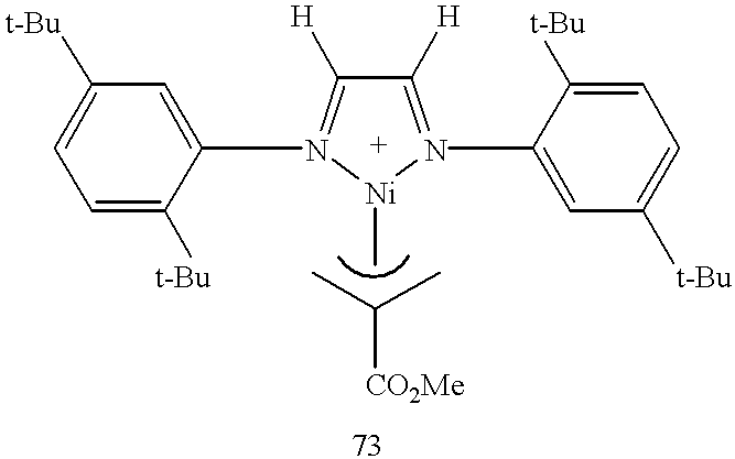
C1([H])=N(C2=CC([t-Bu])=CC=C2[t-Bu])[Ni](C)N(C2=CC([t-Bu])=CC=C2[t-Bu])=C1[H].CC(C)[CO2Me]
